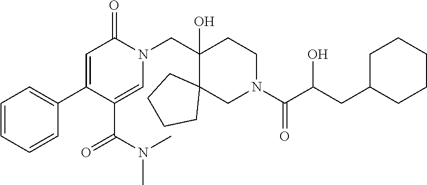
N1(CC2(O)C3(CN(C(=O)C(O)CC4CCCCC4)CC2)CCCC3)C(=O)C=C(C2=CC=CC=C2)C(C(=O)N(C)C)=C1
